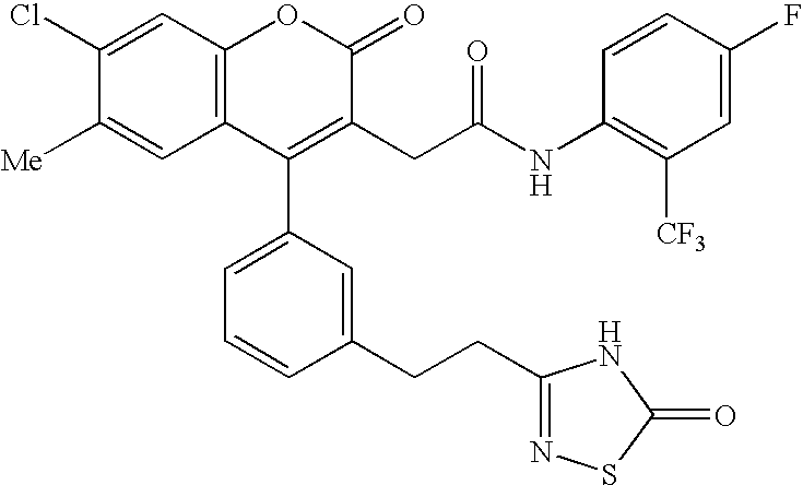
C12=C(C=C(Cl)C([Me])=C1)OC(=O)C(CC(NC1=C([CF3])C=C(F)C=C1)=O)=C2C1=CC=CC(CCC2=NSC(=O)N2)=C1
